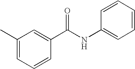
C1=CC(C(NC2=CC=CC=C2)=O)=CC(C)=C1
